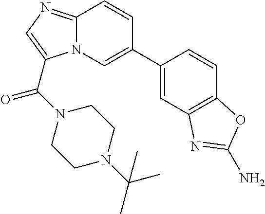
C1=C(C2=CN3C(=NC=C3C(=O)N3CCN(C(C)(C)C)CC3)C=C2)C=CC2=C1N=C(N)O2
